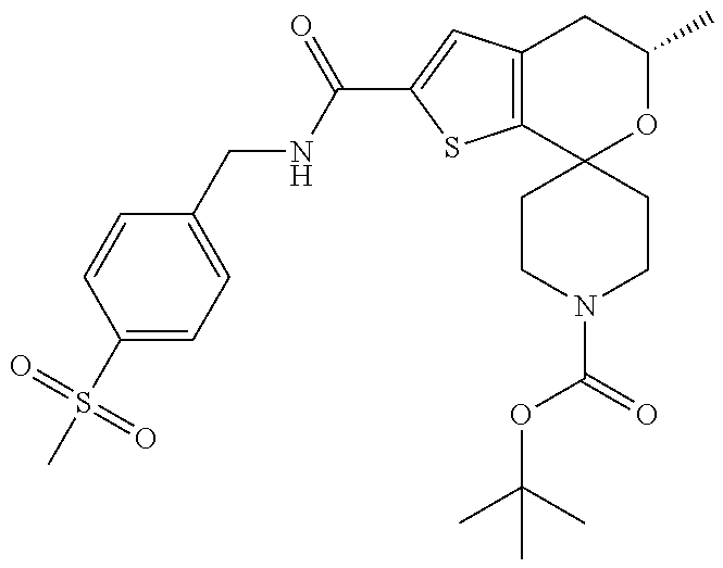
CS(C1=CC=C(CNC(=O)C2=CC3=C(S2)C2(OC(C)C3)CCN(C(=O)OC(C)(C)C)CC2)C=C1)(=O)=O
